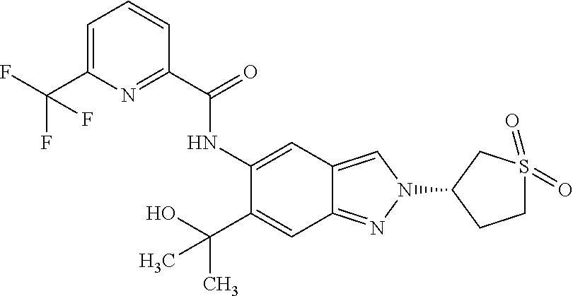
C1=C(C(F)(F)F)N=C(C(=O)NC2=CC3=CN(C4CCS(=O)(=O)C4)N=C3C=C2C(O)(C)C)C=C1
